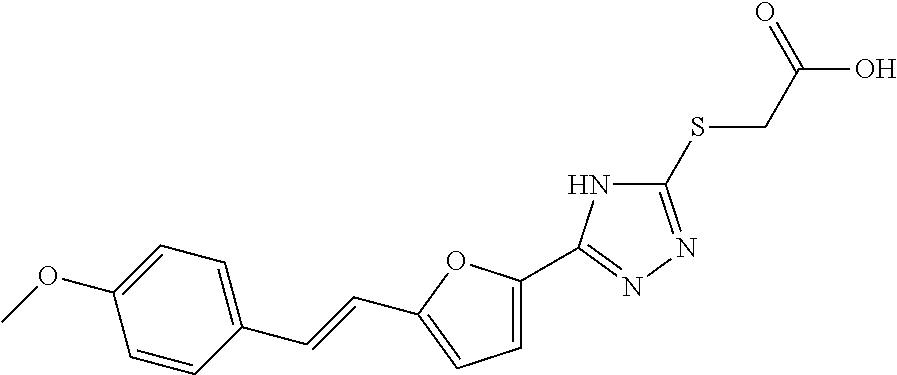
C1(SCC(O)=O)=NN=C(C2=CC=C(C=CC3=CC=C(OC)C=C3)O2)N1
